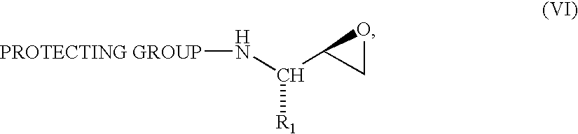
[PROTECTING GROUP]NC(C1CO1)[R1]
